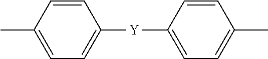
C1=CC(C)=CC=C1[Y]C1=CC=C(C)C=C1
